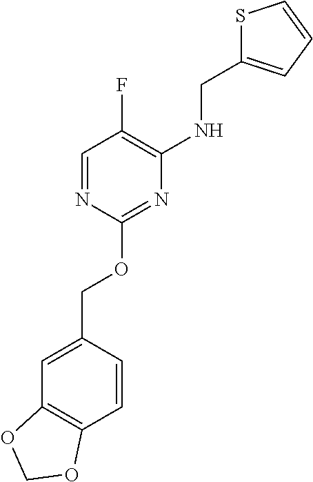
C1=C(COC2=NC(NCC3=CC=CS3)=C(F)C=N2)C=CC2=C1OCO2
